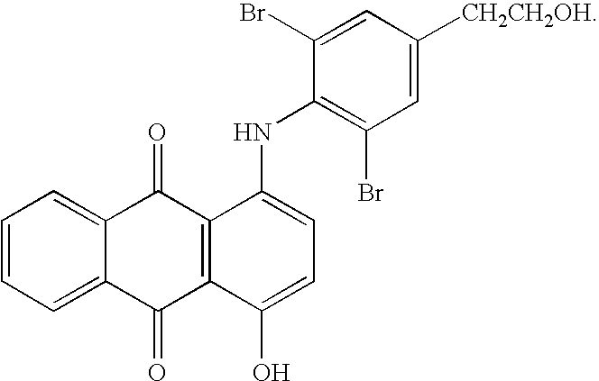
C1=CC=C2C(=C1)C(=O)C1=C(C2=O)C(O)=CC=C1NC1=C(Br)C=C([CH2CH2OH])C=C1Br
